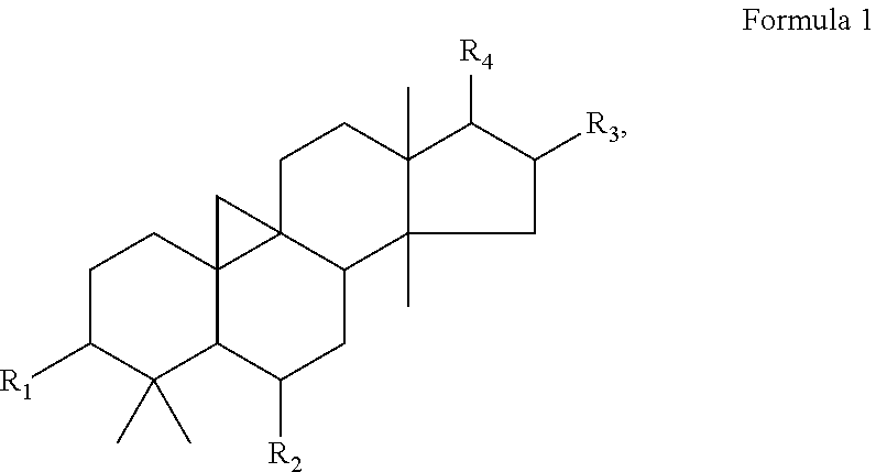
C1C([R1])C(C)(C)C2C3(C1)C1(C(CC2[R2])C2(C)C(C)(CC1)C([R4])C([R3])C2)C3
